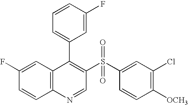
C12=C(C=C(F)C=C1)C(C1=CC=CC(F)=C1)=C(S(C1=CC(Cl)=C([OCH3])C=C1)(=O)=O)C=N2
